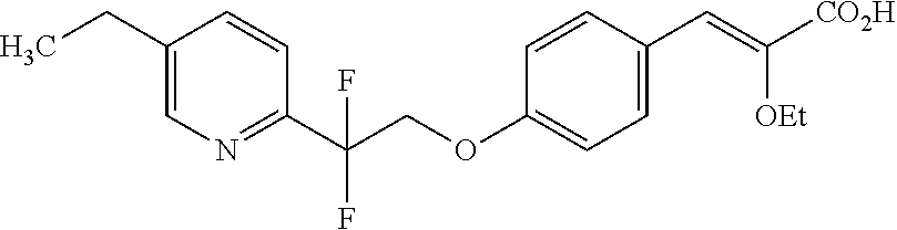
C1(CC)=CN=C(C(COC2=CC=C(C=C([CO2H])[OEt])C=C2)(F)F)C=C1
